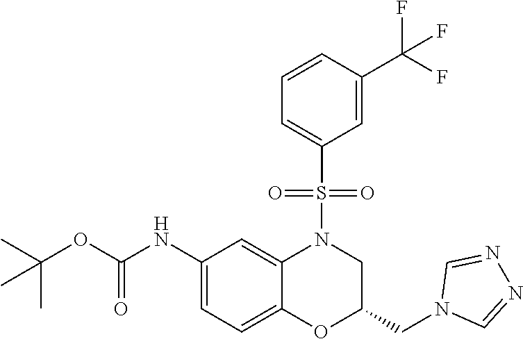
C1(NC(OC(C)(C)C)=O)=CC=C2C(=C1)N(S(C1=CC=CC(C(F)(F)F)=C1)(=O)=O)CC(CN1C=NN=C1)O2
